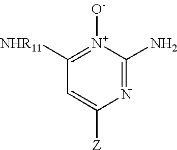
N1=C(N)[N+]([O-])=C([NHR11])C=C1[Z]
